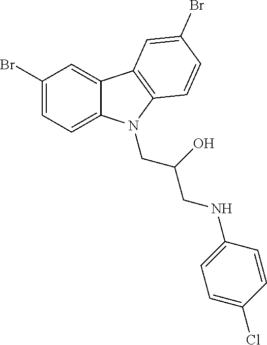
C1(Br)=CC=C2C(=C1)C1=C(C=CC(Br)=C1)N2CC(O)CNC1=CC=C(Cl)C=C1
